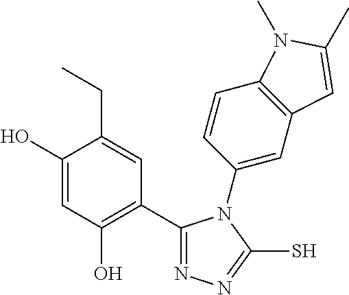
C1(C2=C(O)C=C(O)C(CC)=C2)=NN=C(S)N1C1=CC2=C(C=C1)N(C)C(C)=C2
